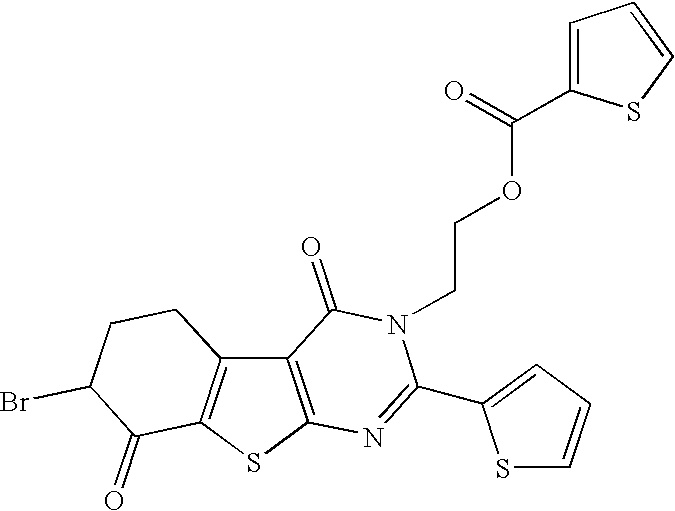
C12=C(SC3=C1CCC(Br)C3=O)N=C(C1=CC=CS1)N(CCOC(C1=CC=CS1)=O)C2=O
